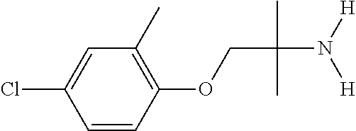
C1=CC(OCC(C)(C)N([H])[H])=C(C)C=C1Cl
